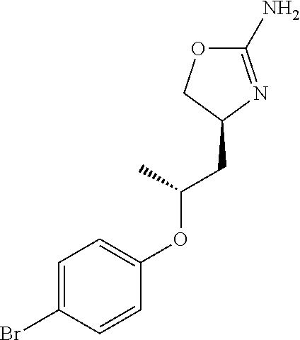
C1=C(Br)C=CC(OC(CC2N=C(N)OC2)C)=C1
